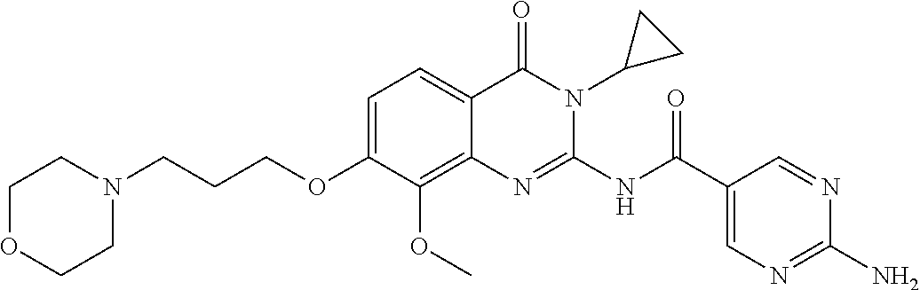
C1=C(OCCCN2CCOCC2)C(OC)=C2C(=C1)C(=O)N(C1CC1)C(NC(C1=CN=C(N)N=C1)=O)=N2
